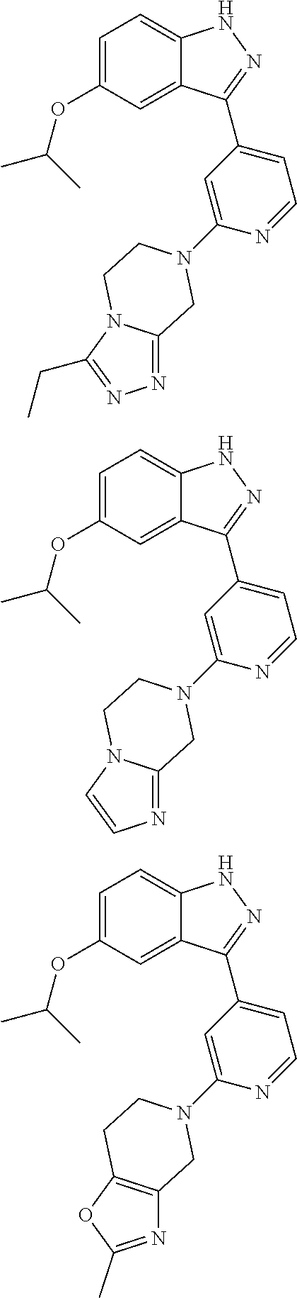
C1(C2=NNC3=CC=C(OC(C)C)C=C32)=CC=NC(N2CC3=NN=C(CC)N3CC2)=C1.C1(C2=NNC3=CC=C(OC(C)C)C=C32)=CC=NC(N2CC3=NC=CN3CC2)=C1.C1(C2=NNC3=CC=C(OC(C)C)C=C32)=CC=NC(N2CC3=C(OC(C)=N3)CC2)=C1
